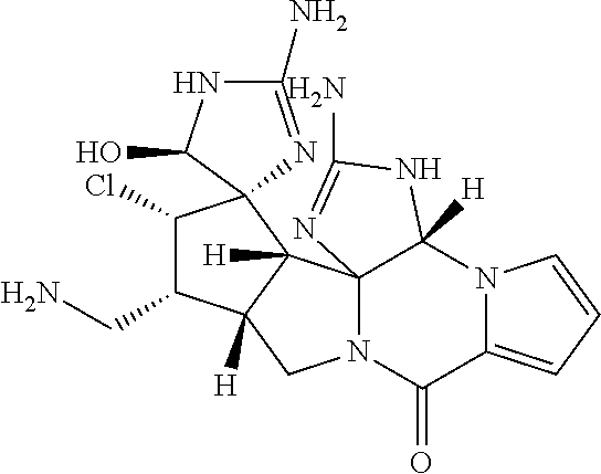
C123N(C(=O)C4=CC=CN4C1([H])NC(N)=N2)CC1([H])C3([H])C2(C(Cl)C1CN)C(O)NC(N)=N2
